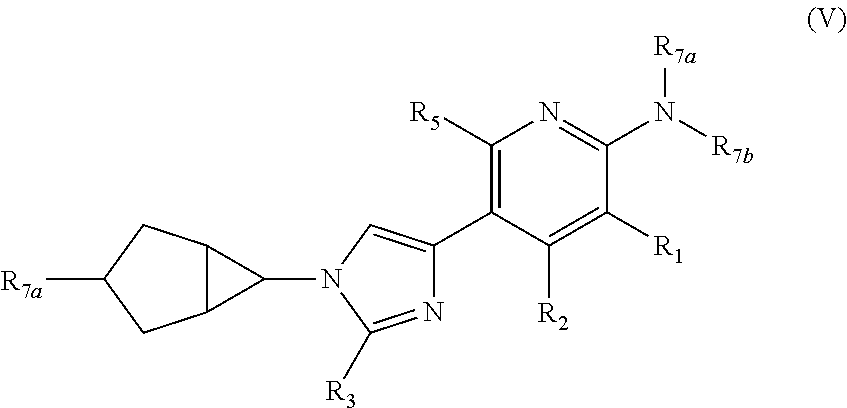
C1([R5])=C(C2=CN(C3C4C3CC([R7a])C4)C([R3])=N2)C([R2])=C([R1])C(N([R7b])[R7a])=N1
